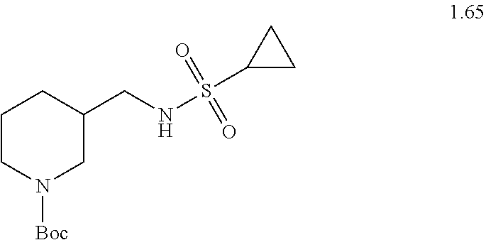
C1CN([Boc])CC(CNS(C2CC2)(=O)=O)C1
